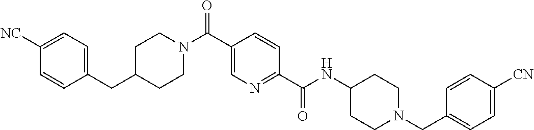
C1CN(C(C2=CN=C(C(=O)NC3CCN(CC4=CC=C([CN])C=C4)CC3)C=C2)=O)CCC1CC1=CC=C([NC])C=C1
